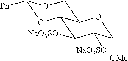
O1C([OMe])C([NaO3SO])C([NaO3SO])C2C1COC([Ph])O2
